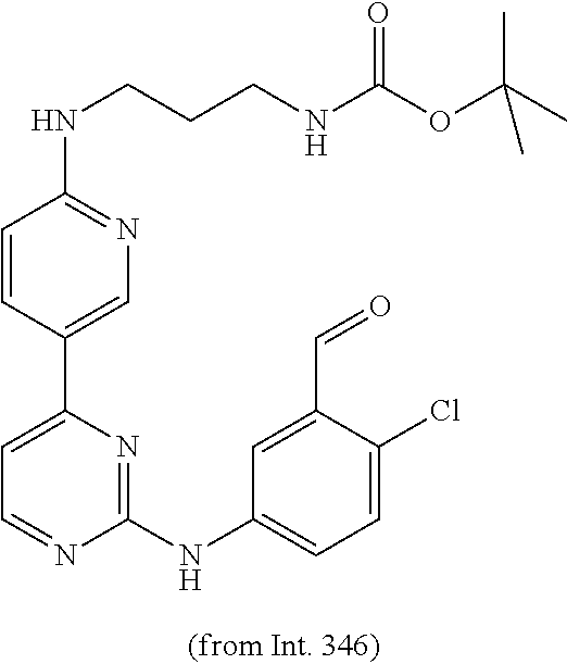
C1=C(C2=CC=NC(NC3=CC=C(Cl)C(C=O)=C3)=N2)C=CC(NCCCNC(OC(C)(C)C)=O)=N1
